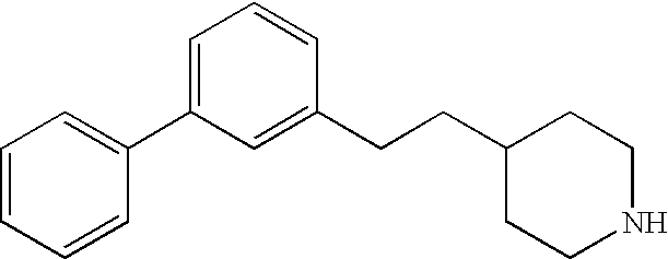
C1(CCC2=CC(C3=CC=CC=C3)=CC=C2)CCNCC1
